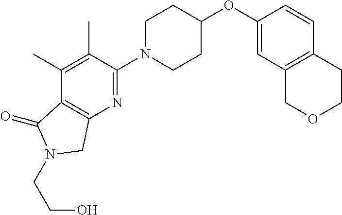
C1(OC2CCN(C3=NC4=C(C(=O)N(CCO)C4)C(C)=C3C)CC2)=CC2=C(C=C1)CCOC2
